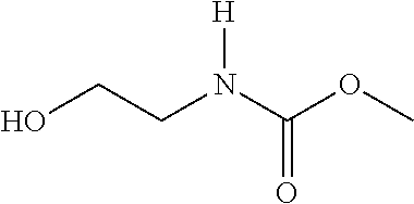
OCCN(C(OC)=O)[H]
